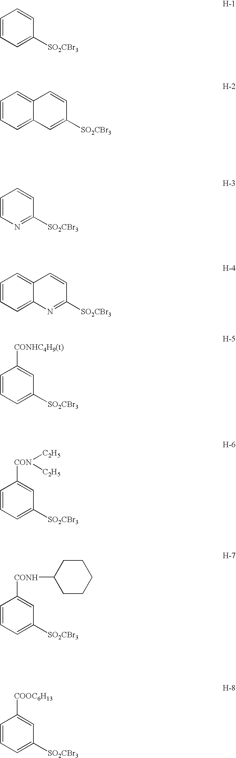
C1=CC=C([SO2CBr3])C=C1.C12=CC=CC=C1C=C([SO2CBr3])C=C2.C1=CN=C([SO2CBr3])C=C1.C12=CC=CC=C1N=C([SO2CBr3])C=C2.C1=CC=C([SO2CBr3])C=C1[CONHC4H9(t)].C1=CC=C([SO2CBr3])C=C1[CON]([C2H5])[C2H5].C1=CC=C([SO2CBr3])C=C1[CONH]C1CCCCC1.C1=CC=C([SO2CBr3])C=C1[COOC6H13]
